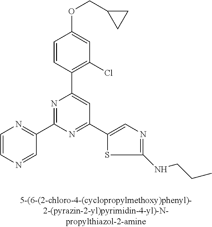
C1=CC(C2=CC(C3=CN=C(NCCC)S3)=NC(C3=NC=CN=C3)=N2)=C(Cl)C=C1OCC1CC1
